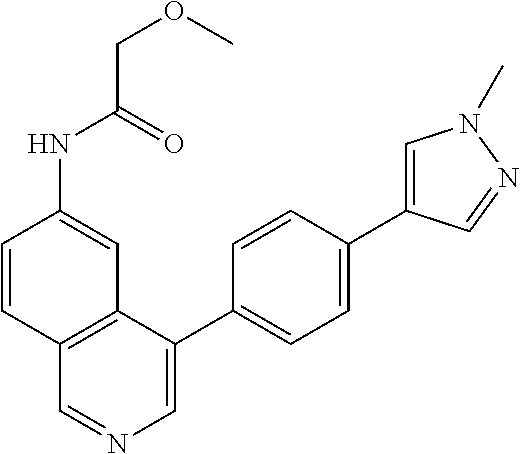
C1=CC2=C(C=C1NC(=O)COC)C(C1=CC=C(C3=CN(C)N=C3)C=C1)=CN=C2
